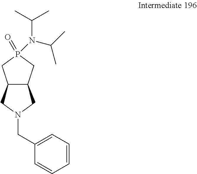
C12C(CP(N(C(C)C)C(C)C)(=O)C1)CN(CC1=CC=CC=C1)C2
